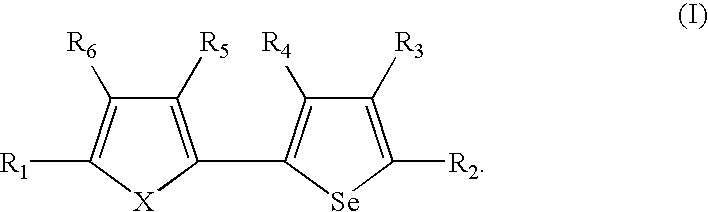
C1([R5])=C(C2=C([R4])C([R3])=C([R2])[Se]2)[X]C([R1])=C1[R6]
